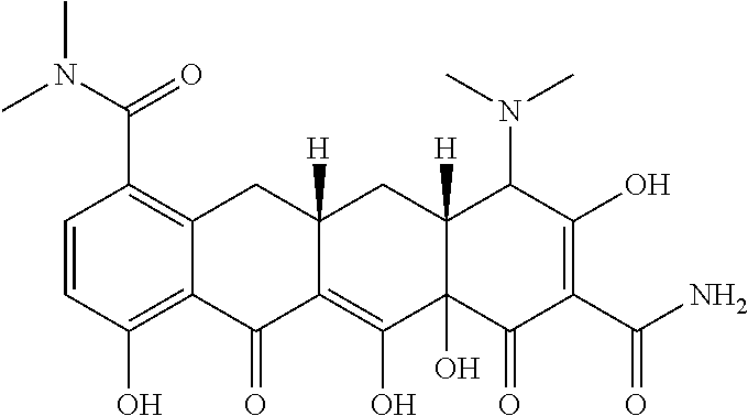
C1=CC(O)=C2C(=C1C(=O)N(C)C)CC1([H])C(=C(O)C3(O)C([H])(C1)C(N(C)C)C(O)=C(C(N)=O)C3=O)C2=O
